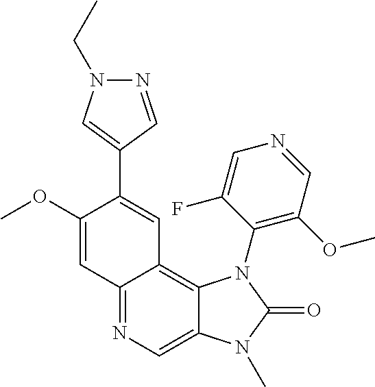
C1(OC)=CC2=NC=C3C(=C2C=C1C1=CN(CC)N=C1)N(C1=C(OC)C=NC=C1F)C(=O)N3C
